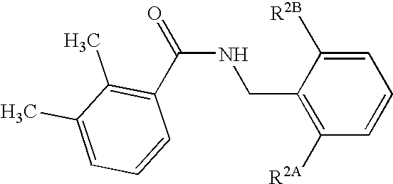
C(NCC1=C([R2A])C=CC=C1[R2B])(=O)C1=C(C)C(C)=CC=C1
